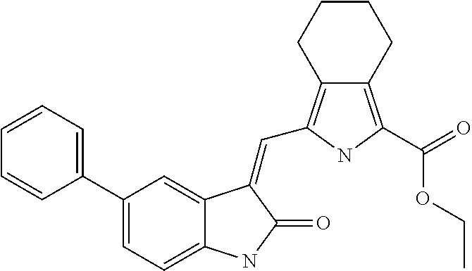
C1(C2=CC=CC=C2)=CC=C2C(=C1)C(=CC1=C3C(=C(C(=O)OCC)N1)CCCC3)C(=O)N2
